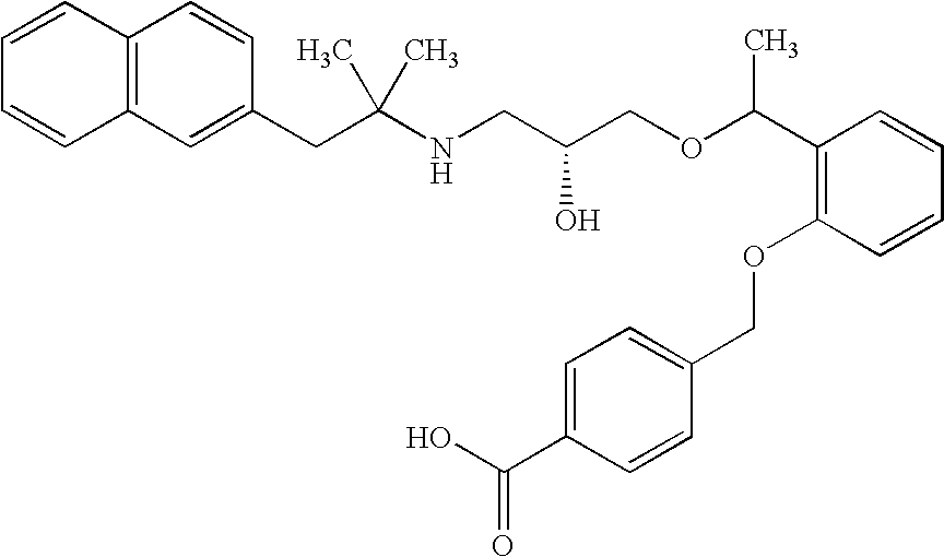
C1(CC(NCC(COC(C2=C(OCC3=CC=C(C(O)=O)C=C3)C=CC=C2)C)O)(C)C)=CC2=C(C=C1)C=CC=C2
